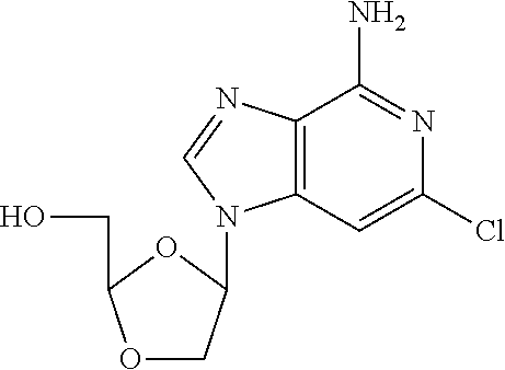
O1CC(N2C3=C(N=C2)C(N)=NC(Cl)=C3)OC1CO
